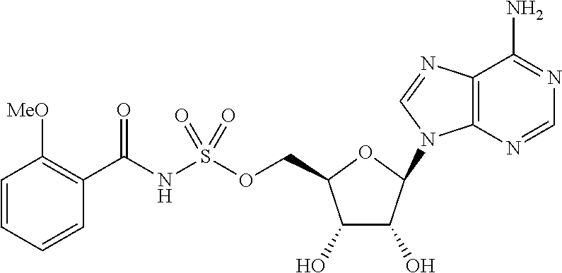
C12=C(N=CN=C1N)N(C1C(O)C(O)C(COS(NC(C3=C([MeO])C=CC=C3)=O)(=O)=O)O1)C=N2
